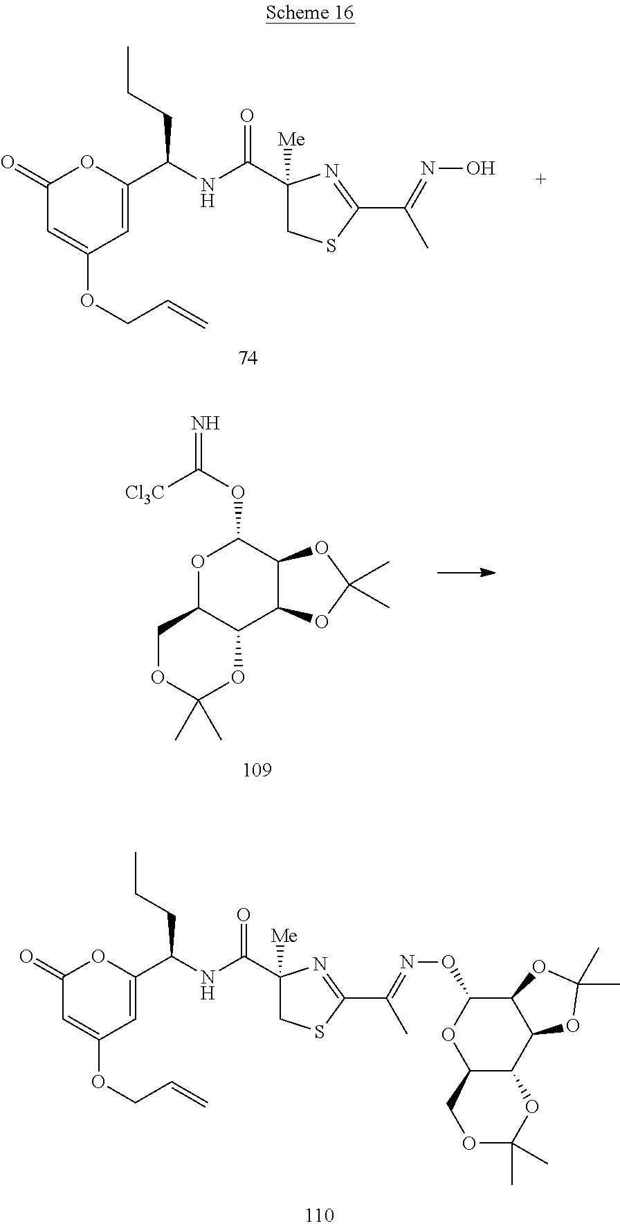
C1(=O)C=C(OCC=C)C=C(C(CCC)NC(=O)C2([Me])CSC(C(C)=NO)=N2)O1.O1C2C(C3C(C1OC(=N)[Cl3C])OC(C)(C)O3)OC(C)(C)OC2.C1(=O)C=C(OCC=C)C=C(C(CCC)NC(=O)C2([Me])CSC(C(C)=NOC3OC4C(C5C3OC(C)(C)O5)OC(C)(C)OC4)=N2)O1
